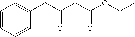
C1=CC=CC(CC(CC(OCC)=O)=O)=C1
